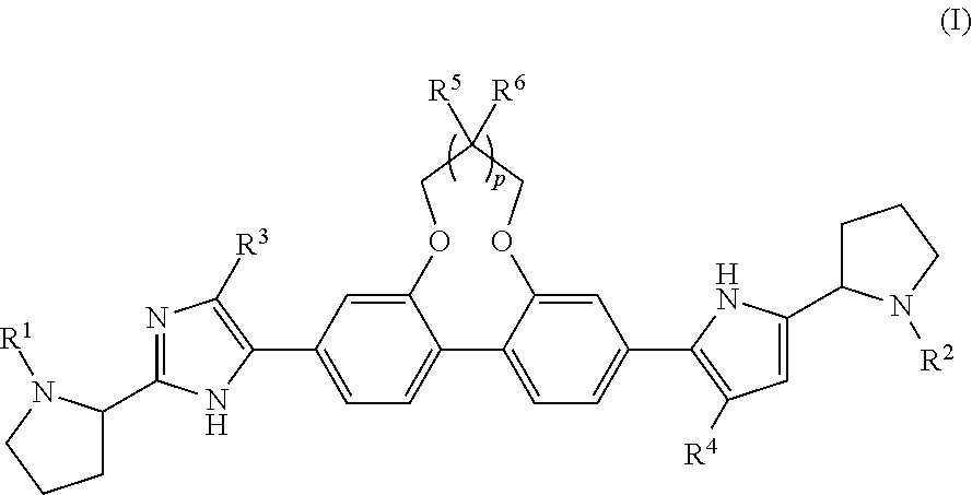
C12=CC(C3=C([R3])N=C(C4CCCN4[R1])N3)=CC=C1C1=CC=C(C3=C([R4])C=C(C4CCCN4[R2])N3)C=C1OCC([R5])([R6])CO2
